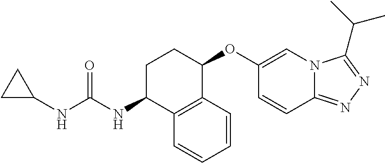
C1(NC(NC2C3=C(C(OC4=CN5C(=NN=C5C(C)C)C=C4)CC2)C=CC=C3)=O)CC1
